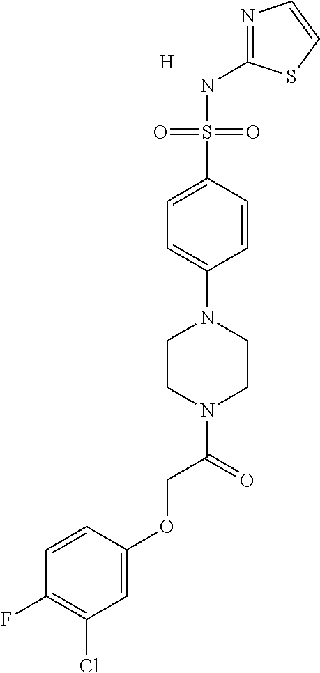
S(C1=CC=C(N2CCN(C(=O)COC3=CC(Cl)=C(F)C=C3)CC2)C=C1)(=O)(=O)NC1=NC=CS1.[H]
